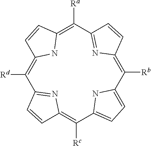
C1([Rb])=C2N=C(C=C2)C([Ra])=C2NC(=C([Rd])C3=NC(=C([Rc])C4=CC=C1N4)C=C3)C=C2
